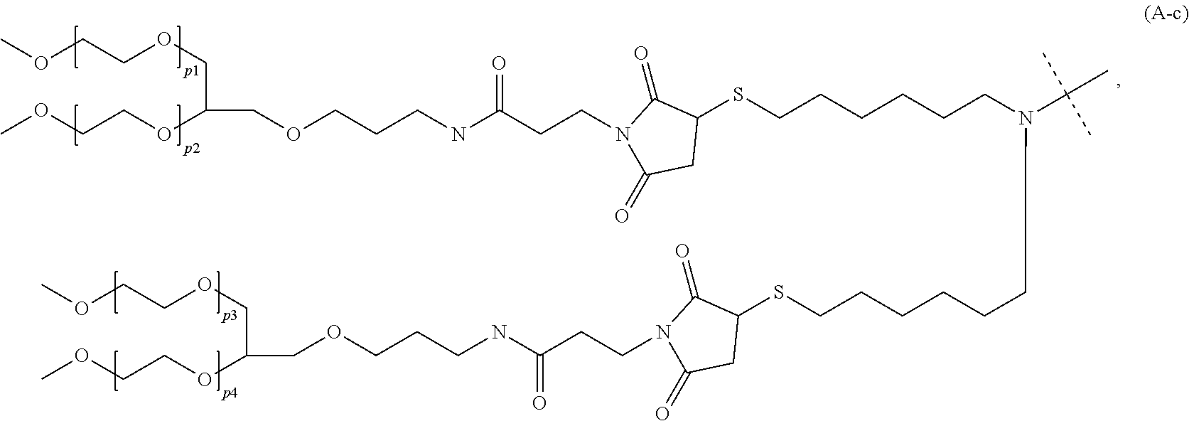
C1(SCCCCCCN(C(C)(C)C)CCCCCCSC2C(=O)N(CCC(NCCCOCC(OCCOC)COCCOC)=O)C(=O)C2)C(=O)N(CCC(NCCCOCC(OCCOC)COCCOC)=O)C(=O)C1
